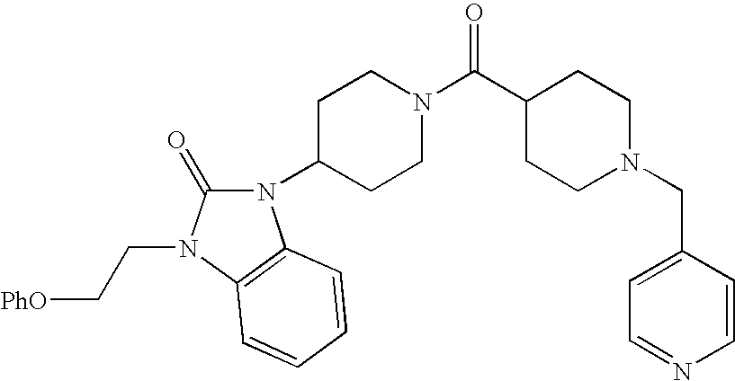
C1CC(C(N2CCC(N3C(=O)N(CC[PhO])C4=C3C=CC=C4)CC2)=O)CCN1CC1=CC=NC=C1
